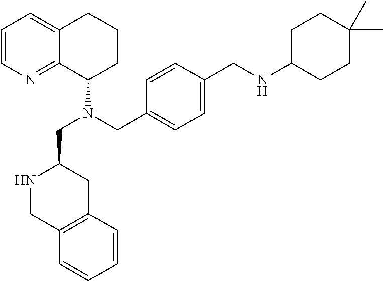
C1=CN=C2C(=C1)CCCC2N(CC1NCC2=C(C1)C=CC=C2)CC1=CC=C(CNC2CCC(C)(C)CC2)C=C1
